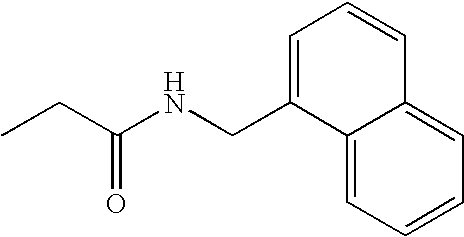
CCC(NCC1=CC=CC2=CC=CC=C12)=O
